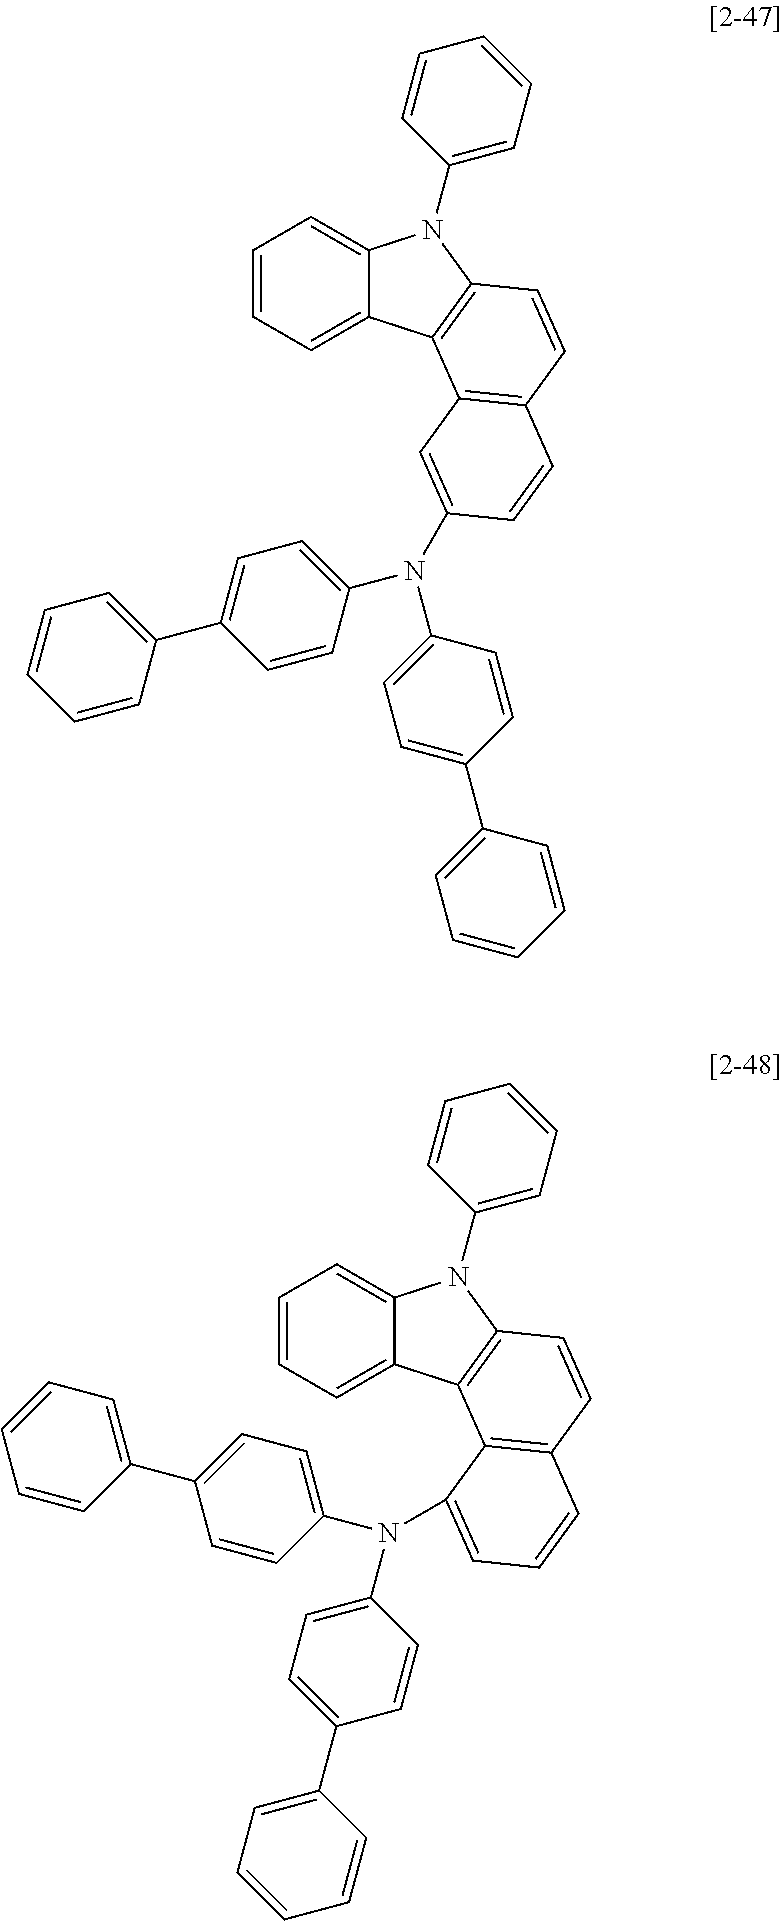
C1=CC=C2C(=C1)N(C1=CC=CC=C1)C1=C2C2=C(C=C1)C=CC(N(C1=CC=C(C3=CC=CC=C3)C=C1)C1=CC=C(C3=CC=CC=C3)C=C1)=C2.C1=CC=C2C(=C1)N(C1=CC=CC=C1)C1=C2C2=C(C=C1)C=CC=C2N(C1=CC=C(C2=CC=CC=C2)C=C1)C1=CC=C(C2=CC=CC=C2)C=C1
